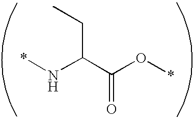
CCC(N*)C(O*)=O
